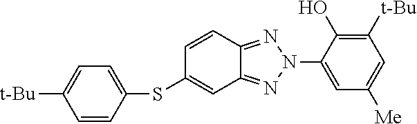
C1=CC(SC2=CC3=NN(C4=CC([Me])=CC([t-Bu])=C4O)N=C3C=C2)=CC=C1[t-Bu]
